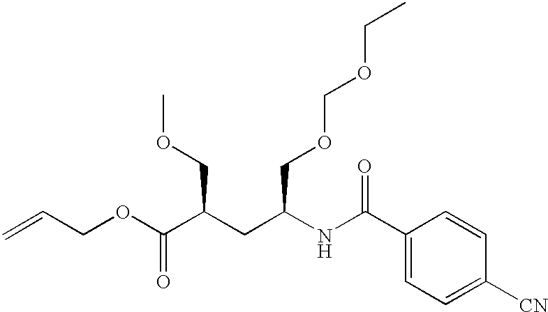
C=CCOC(C(COC)CC(NC(C1=CC=C([CN])C=C1)=O)COCOCC)=O
